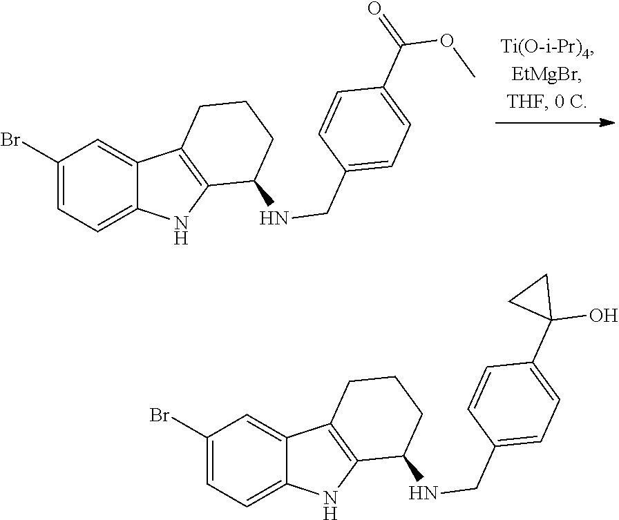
COC(C1=CC=C(CNC2CCCC3=C2NC2=CC=C(Br)C=C32)C=C1)=O.OC1(C2=CC=C(CNC3CCCC4=C3NC3=CC=C(Br)C=C43)C=C2)CC1
